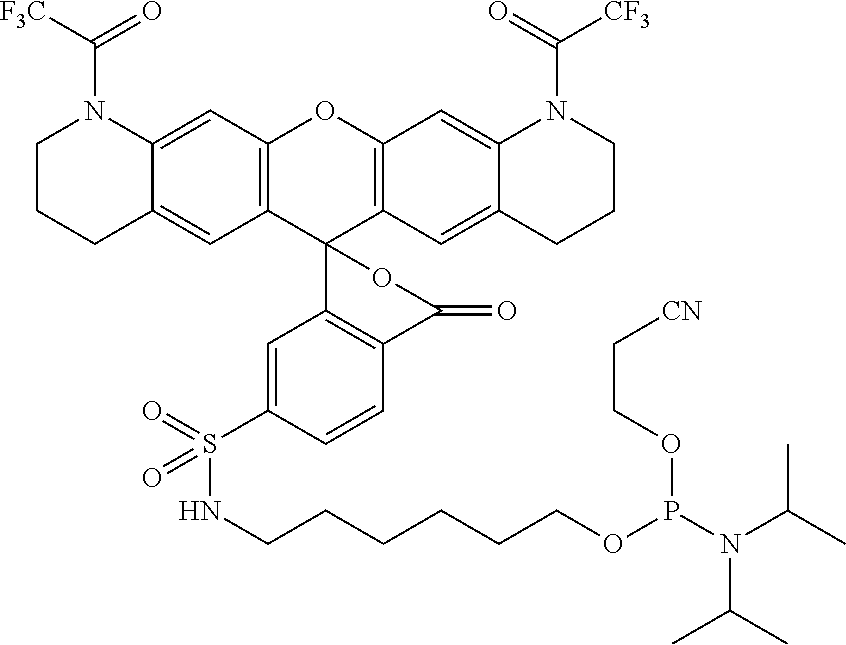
C12=C(C=C3C(=C1)CCCN3C([F3C])=O)OC1=C(C23C2=C(C=CC(S(=O)(NCCCCCCOP(N(C(C)C)C(C)C)OCC[CN])=O)=C2)C(=O)O3)C=C2C(=C1)N(C(=O)[CF3])CCC2
